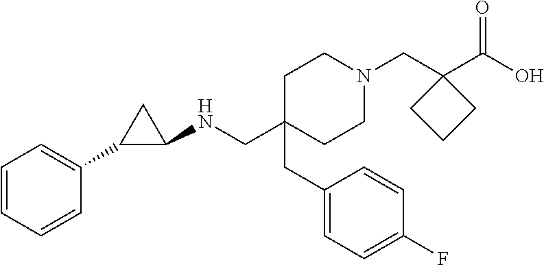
C(C1(CC2=CC=C(F)C=C2)CCN(CC2(C(O)=O)CCC2)CC1)NC1C(C2=CC=CC=C2)C1
